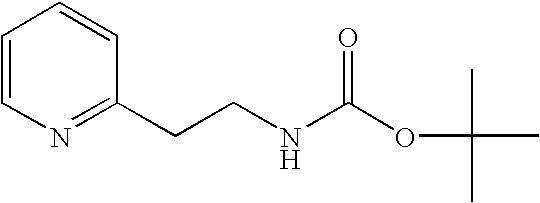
C1=CN=C(CCNC(OC(C)(C)C)=O)C=C1
